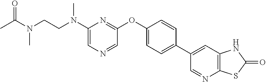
CC(N(C)CCN(C)C1=CN=CC(OC2=CC=C(C3=CC4=C(N=C3)SC(=O)N4)C=C2)=N1)=O
